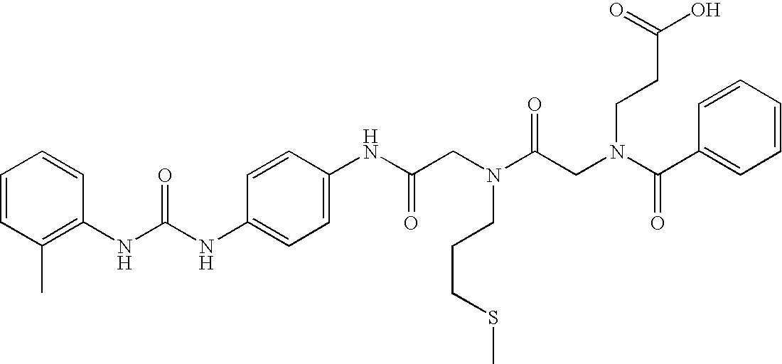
C1=CC(C)=C(NC(NC2=CC=C(NC(CN(C(CN(C(C3=CC=CC=C3)=O)CCC(O)=O)=O)CCCSC)=O)C=C2)=O)C=C1
